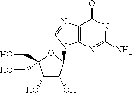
C12=C(N=C(N)NC1=O)N(C1C(O)C(O)C(CO)(CO)O1)C=N2
